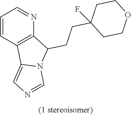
C1=CC2=C(N=C1)C(CCC1(F)CCOCC1)N1C2=CN=C1
